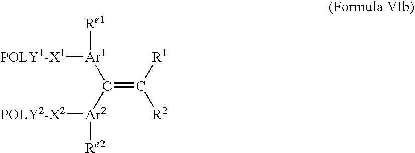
C(=C([R1])[R2])([Ar2]([POLY2-X2])[Re2])[Ar1]([POLY1-X1])[Re1]
